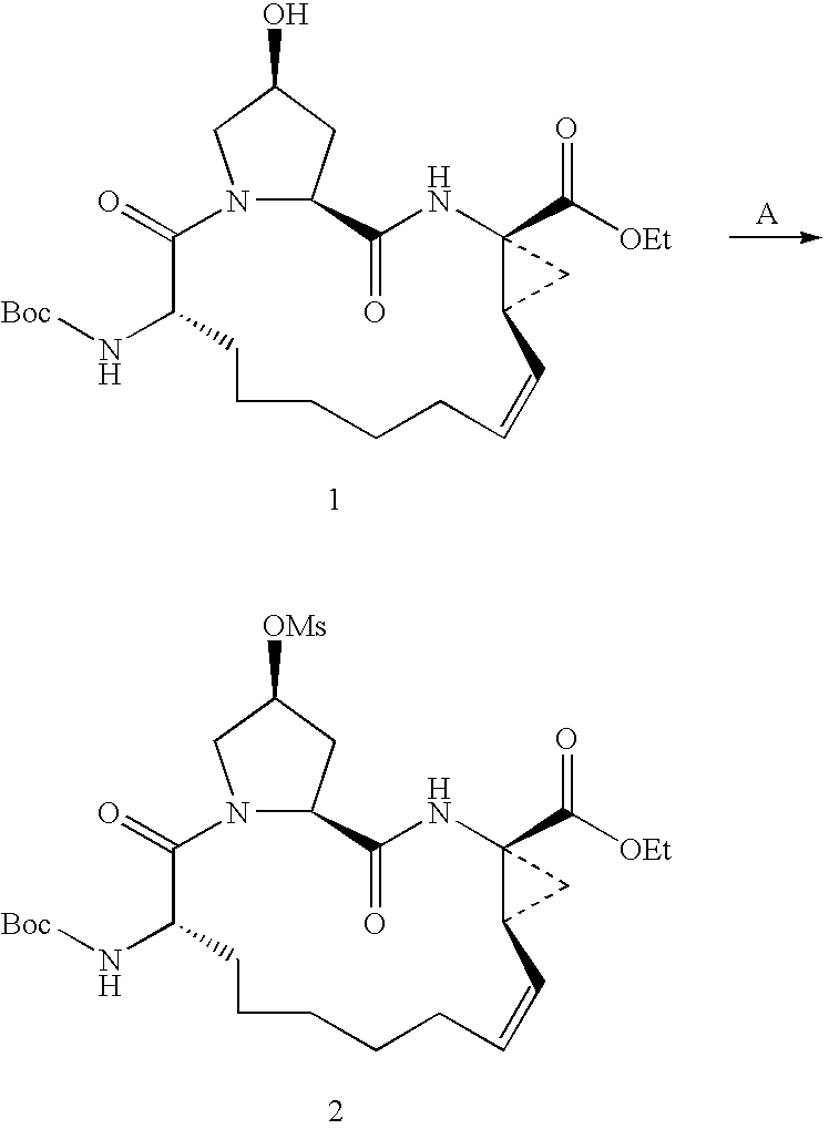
N12C(CC(O)C1)C(=O)NC1(C([OEt])=O)C(C1)C=CCCCCCC(N[Boc])C2=O.N12C(CC([OMs])C1)C(=O)NC1(C([OEt])=O)C(C1)C=CCCCCCC(N[Boc])C2=O
